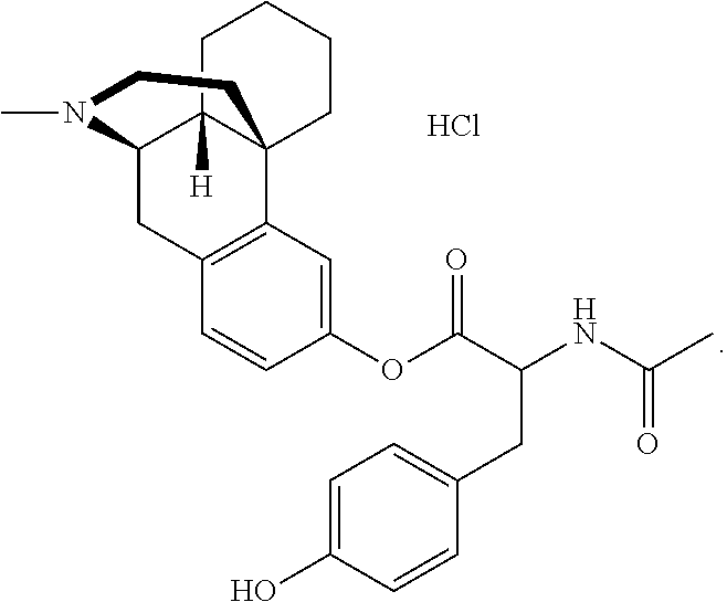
CN1C2CC3=C(C4(C2([H])CCCC4)CC1)C=C(OC(=O)C(NC(C)=O)CC1=CC=C(O)C=C1)C=C3.Cl
